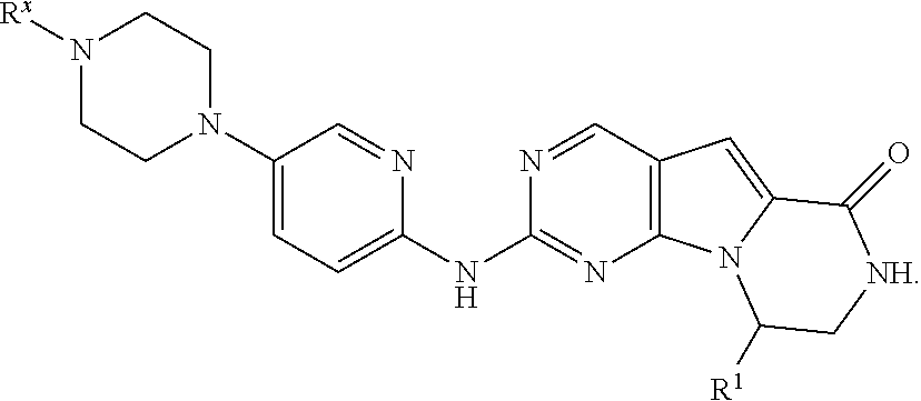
N1([Rx])CCN(C2=CC=C(NC3=NC4=C(C=N3)C=C3N4C([R1])C[NH]C3=O)N=C2)CC1
